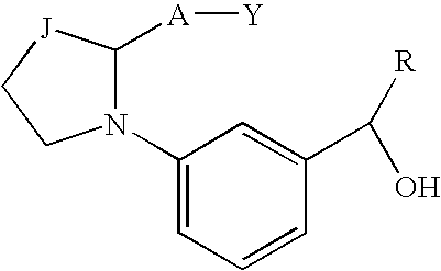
N1(C2=CC=CC(C(O)[R])=C2)C([A][Y])[J]CC1
